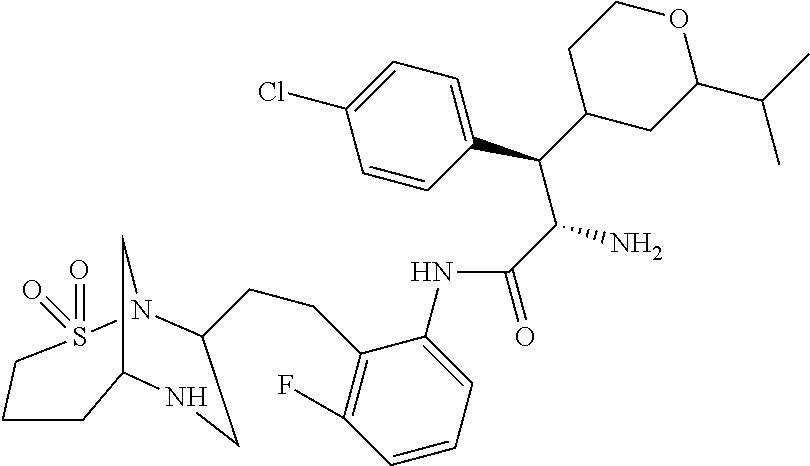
C(C(C1=CC=C(Cl)C=C1)C1CC(C(C)C)OCC1)(N)C(=O)NC1=CC=CC(F)=C1CCC1N2S(=O)(=O)CCCC(C2)NC1
